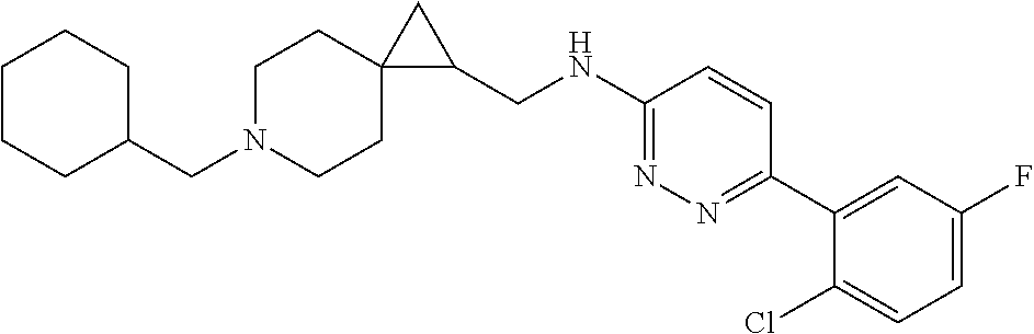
C(N1CCC2(CC1)C(CNC1=NN=C(C3=CC(F)=CC=C3Cl)C=C1)C2)C1CCCCC1
